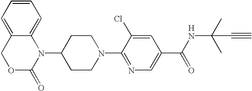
[H].C1(N2C3=CC=CC=C3COC2=O)CCN(C2=NC=C(C(NC(C)(C)C#C)=O)C=C2Cl)CC1
